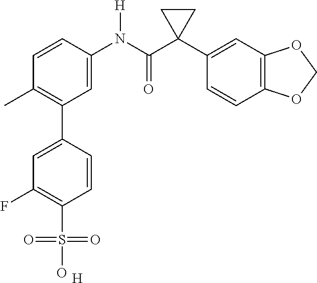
C1=C(N(C(C2(C3=CC4=C(C=C3)OCO4)CC2)=O)[H])C=CC(C)=C1C1=CC(F)=C(S(=O)(=O)O)C=C1.[H]
